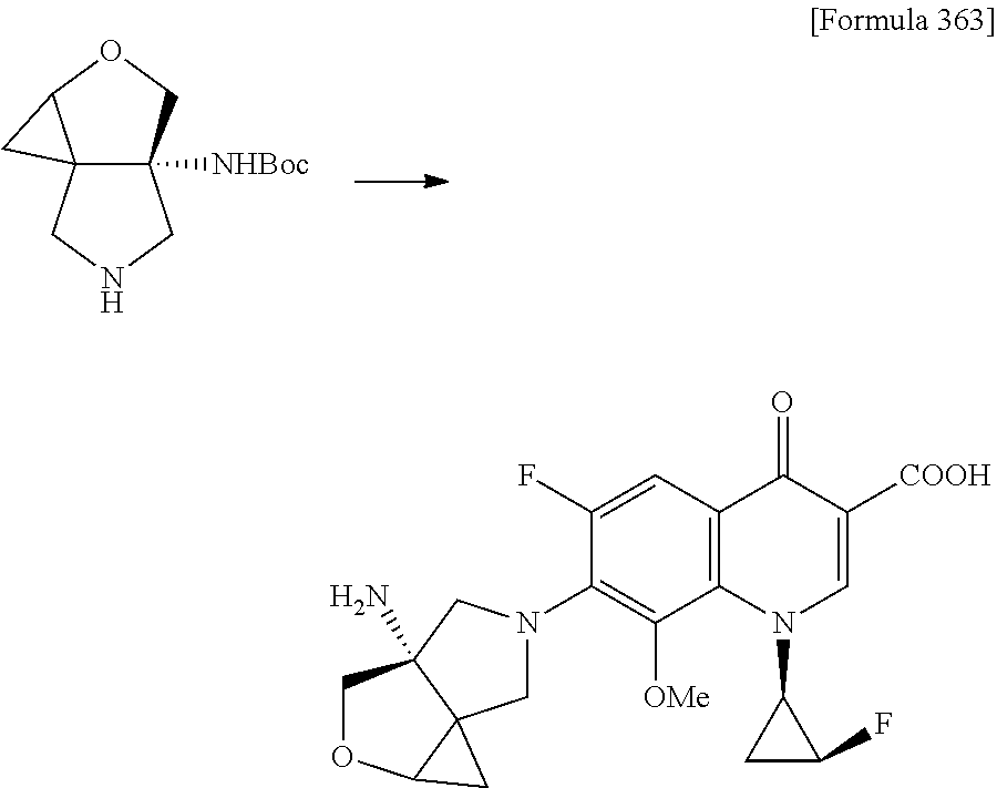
C123C([NHBoc])(COC1C2)CNC3.C1(N2CC34C(N)(C2)COC3C4)=C([OMe])C2=C(C=C1F)C(=O)C([COOH])=CN2C1CC1F
